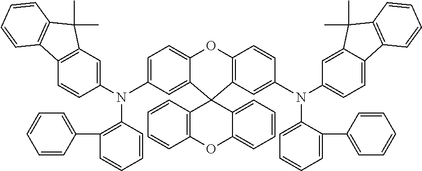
C1=C(N(C2=CC3=C(C=C2)C2=C(C3(C)C)C=CC=C2)C2=C(C3=CC=CC=C3)C=CC=C2)C=C2C(=C1)OC1=C(C=C(N(C3=CC=C4C(=C3)C(C)(C)C3=C4C=CC=C3)C3=CC=CC=C3C3=CC=CC=C3)C=C1)C21C2=C(C=CC=C2)OC2=CC=CC=C21
